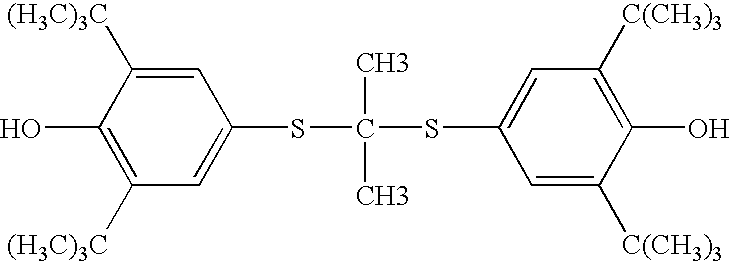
C1=C(SC(SC2=CC([C(CH3)3])=C(O)C([C(CH3)3])=C2)(C)C)C=C([(H3C)3C])C(O)=C1[(H3C)3C]
